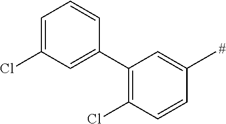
C1=C(Cl)C=C(C2=C(Cl)C=CC(C)=C2)C=C1
